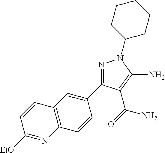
N1=C(C2=CC3=C(C=C2)N=C([EtO])C=C3)C(C(=O)N)=C(N)N1C1CCCCC1
